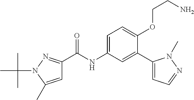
C1=C(C)N(C(C)(C)C)N=C1C(=O)NC1=CC=C(OCCN)C(C2=CC=NN2C)=C1
